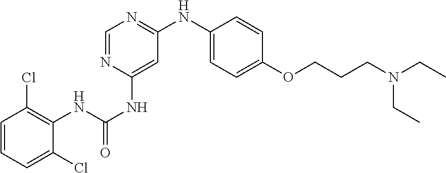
C1=CC=C(Cl)C(NC(NC2=CC(NC3=CC=C(OCCCN(CC)CC)C=C3)=NC=N2)=O)=C1Cl
